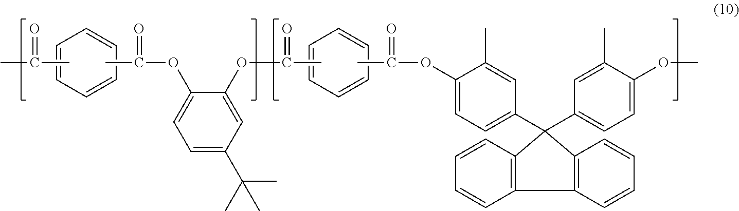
CC(=O)C.C1=CC=CC=C1.C(=O)(C)OC1=CC=C(C(C)(C)C)C=C1OC(C)=O.C1=CC=CC=C1.C(=O)(C)OC1=CC=C(C2(C3=CC=C(OC)C(C)=C3)C3=C(C=CC=C3)C3=C2C=CC=C3)C=C1C
